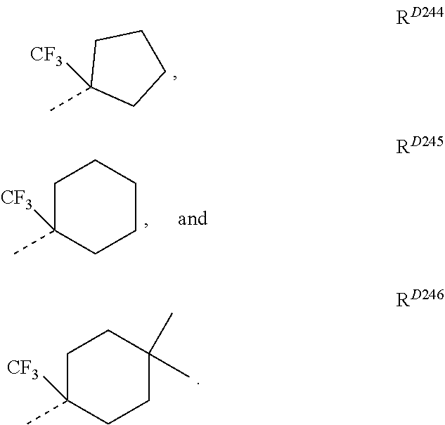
CC1([CF3])CCCC1.CC1([CF3])CCC(C)(C)CC1.CC1([CF3])CCCCC1
